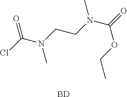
ClC(N(CCN(C(=O)OCC)C)C)=O.[BD]
